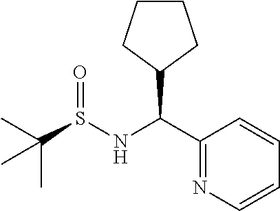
C(S(NC(C1=NC=CC=C1)C1CCCC1)=O)(C)(C)C
